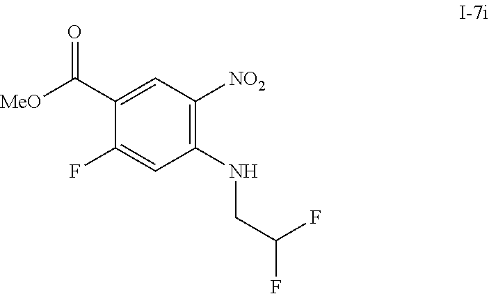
C1(C([MeO])=O)=CC([NO2])=C(NCC(F)F)C=C1F
